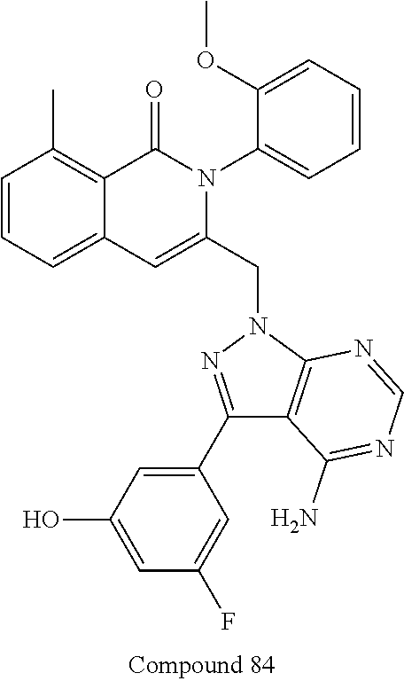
C1=CC=C2C(=C1C)C(=O)N(C1=CC=CC=C1OC)C(CN1N=C(C3=CC(O)=CC(F)=C3)C3=C1N=CN=C3N)=C2
